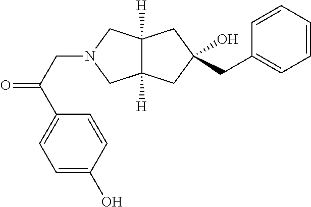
C12([H])C([H])(CC(O)(CC3=CC=CC=C3)C1)CN(CC(=O)C1=CC=C(O)C=C1)C2
